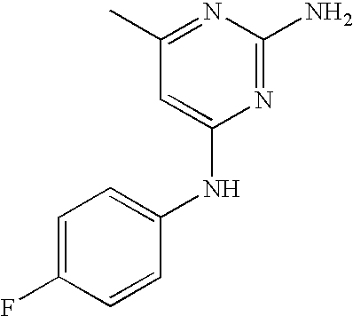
C1(C)=NC(N)=NC(NC2=CC=C(F)C=C2)=C1
